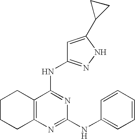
C1CCC2=C(C1)C(NC1=NNC(C3CC3)=C1)=NC(NC1=CC=CC=C1)=N2
